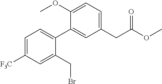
C1(CC(OC)=O)=CC=C(OC)C(C2=CC=C([F3C])C=C2CBr)=C1
